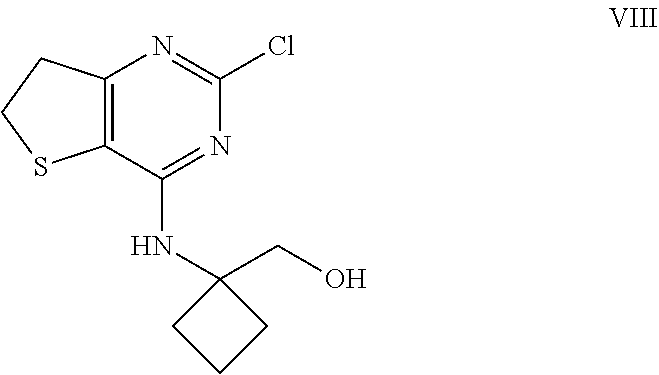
C1C(NC2=NC(Cl)=NC3=C2SCC3)(CO)CC1
